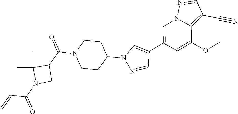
C1=C(C2=CN(C3CCN(C(C4C(C)(C)N(C(=O)C=C)C4)=O)CC3)N=C2)C=C(OC)C2=C(C#N)C=NN12
